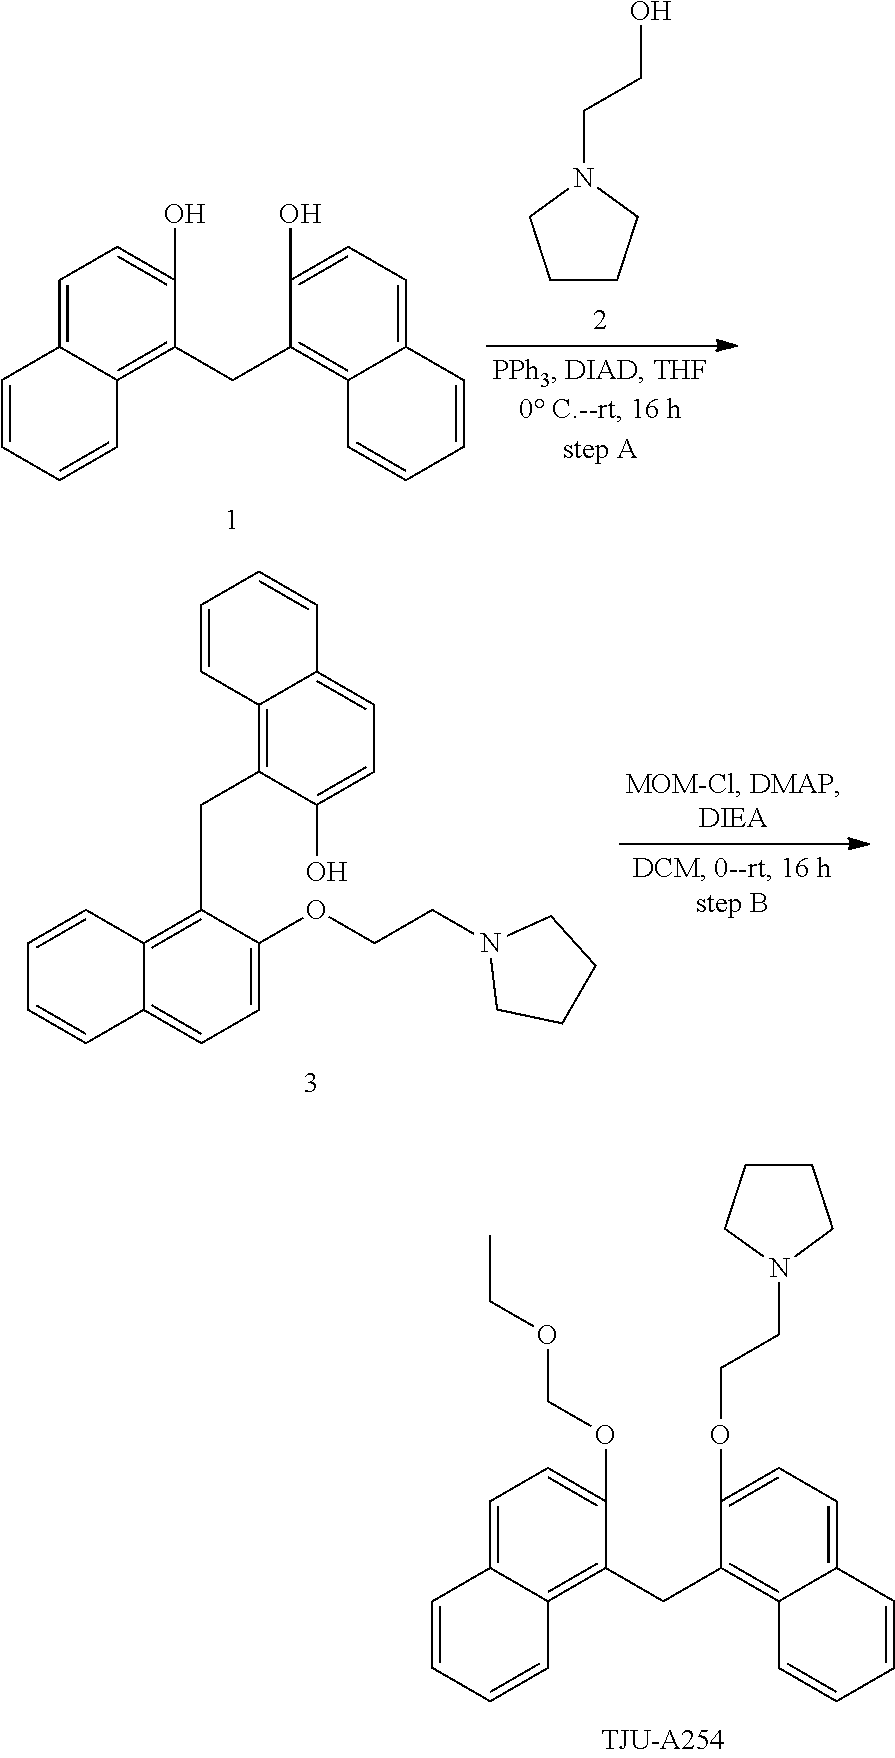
C1(OCOCC)=CC=C2C(=C1CC1=C3C(=CC=C1OCCN1CCCC1)C=CC=C3)C=CC=C2.C1CCN(CCO)C1.C12=C(CC3=C4C(=CC=C3O)C=CC=C4)C(O)=CC=C1C=CC=C2.C1=C(OCCN2CCCC2)C(CC2=C3C(=CC=C2O)C=CC=C3)=C2C(=C1)C=CC=C2
